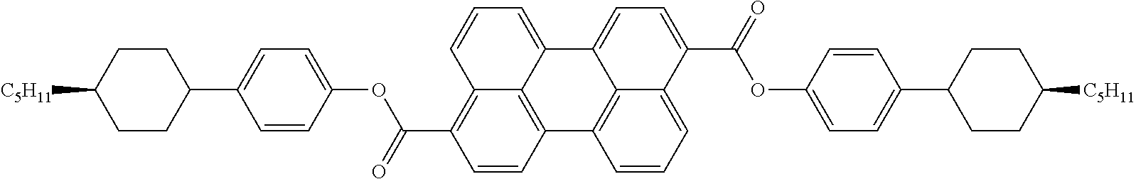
C1=CC2=C3C(=C1C(=O)OC1=CC=C(C4CCC([C5H11])CC4)C=C1)C=CC=C3C1=CC=C(C(=O)OC3=CC=C(C4CCC([C5H11])CC4)C=C3)C3=CC=CC2=C13
